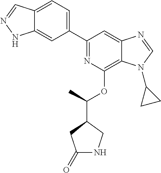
C1(C2=CC=C3C(=C2)NN=C3)=NC(OC(C2CC(=O)NC2)C)=C2C(=C1)N=CN2C1CC1
